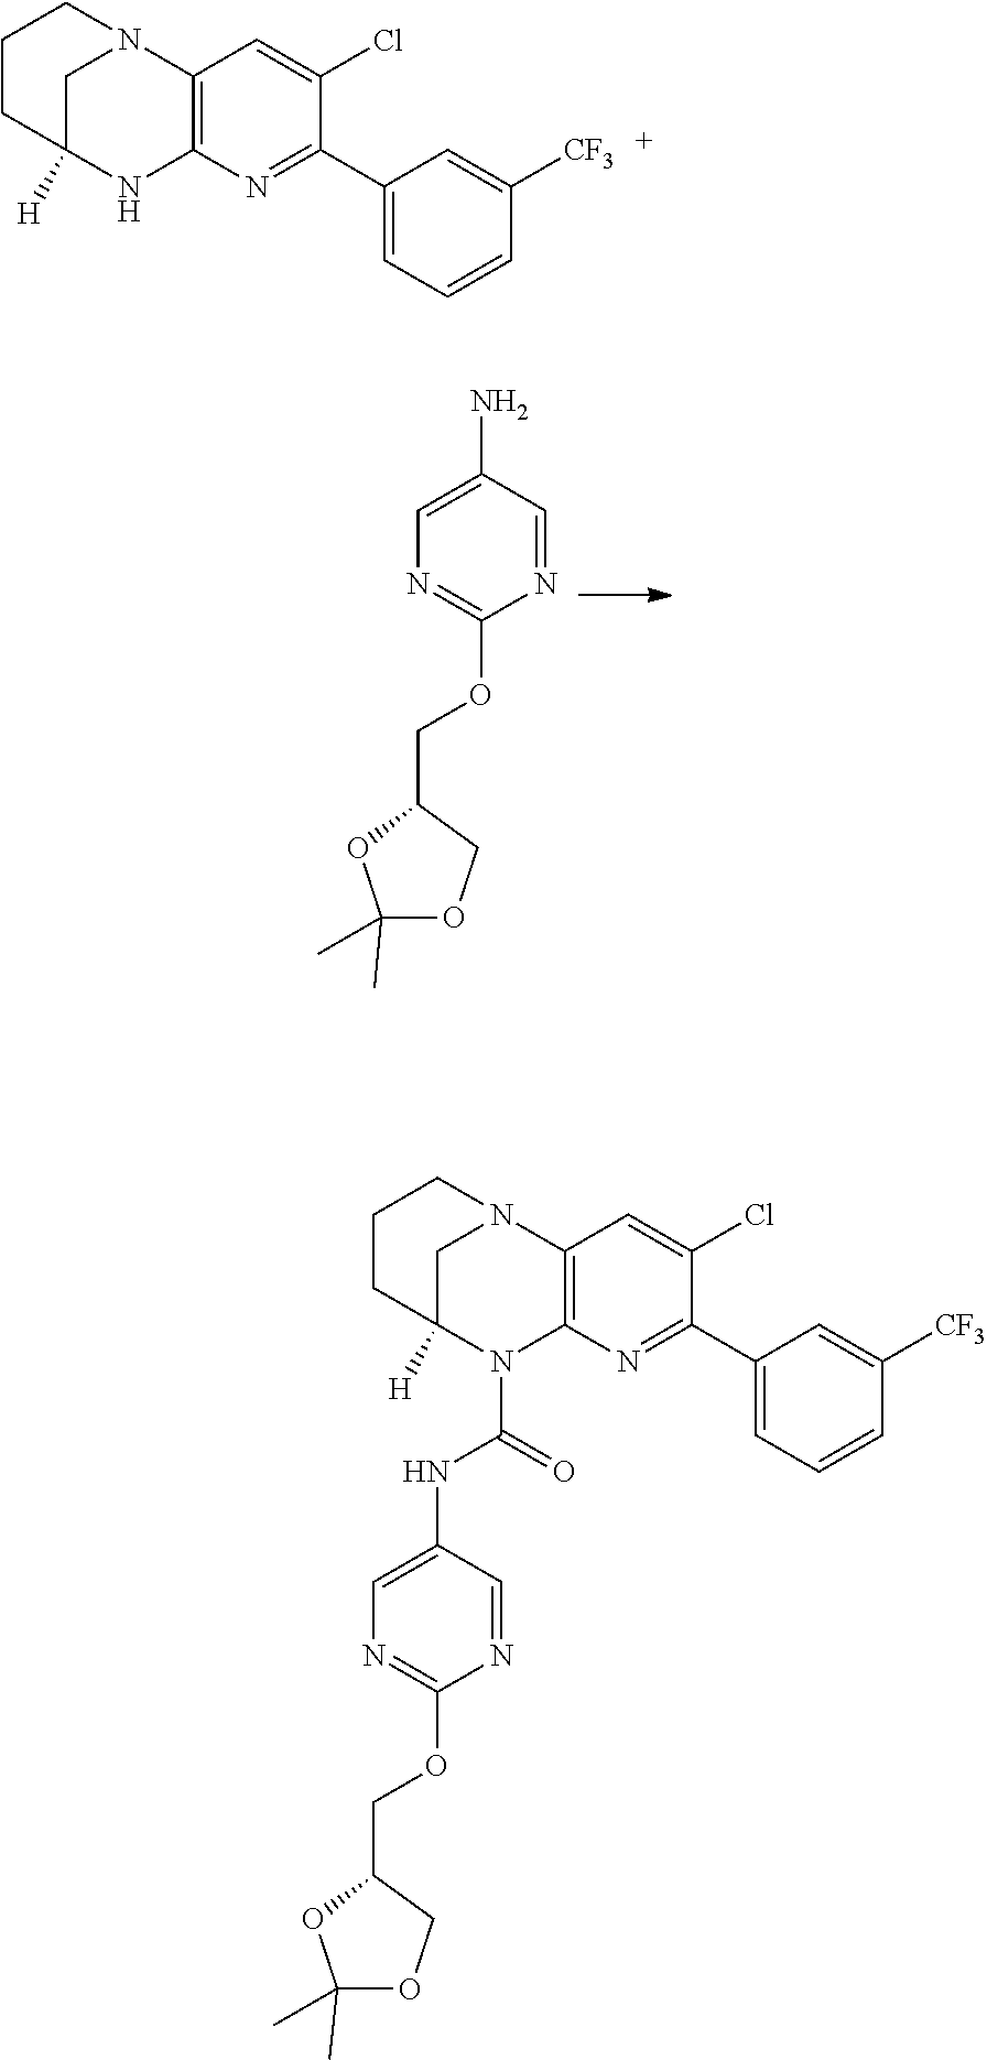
C1=C(N)C=NC(OCC2OC(C)(C)OC2)=N1.C1(C2=NC3=C(C=C2Cl)N2CC([H])(N3)CCC2)=CC=CC([CF3])=C1.C(N1C2=C(C=C(Cl)C(C3=CC=CC([CF3])=C3)=N2)N2CC1([H])CCC2)(NC1=CN=C(OCC2OC(C)(C)OC2)N=C1)=O
